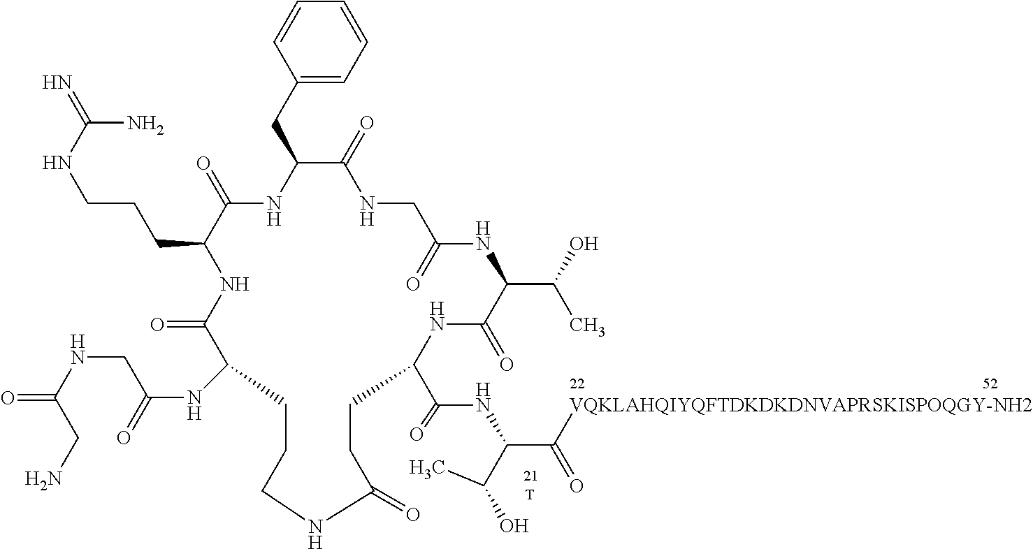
C1=CC=CC(CC2NC(=O)C(CCCNC(=N)N)NC(=O)C(NC(=O)CNC(=O)CN)CCCNC(=O)CCC(C(=O)NC(C([VQKLAHQIYQFTDKDKDNVAPRSKISPOQGY-NH2])=O)C(O)C)NC(=O)C(C(O)C)NC(=O)CNC2=O)=C1.[T]
